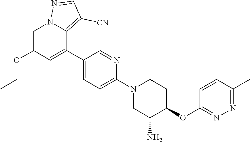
C1=C(OCC)C=C(C2=CC=C(N3CC(N)C(OC4=NN=C(C)C=C4)CC3)N=C2)C2=C([CN])C=NN12
